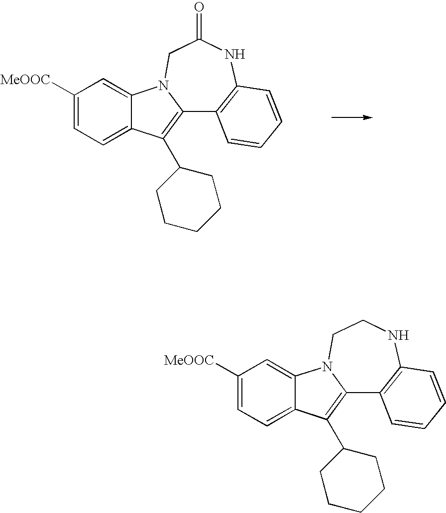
C1([MeOOC])=CC=C2C(=C1)N1C(=C2C2CCCCC2)C2=C(NC(=O)C1)C=CC=C2.C1([MeOOC])=CC=C2C(=C1)N1C(=C2C2CCCCC2)C2=C(NCC1)C=CC=C2
